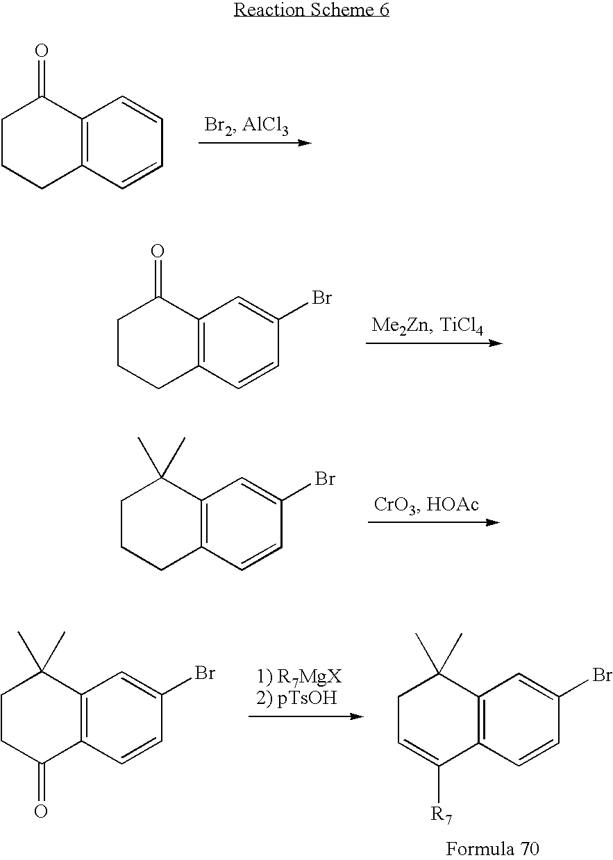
C12=C(C=CC=C1)CCCC2=O.C12=C(C=CC(Br)=C1)CCCC2=O.C12=C(C=CC(Br)=C1)CCCC2(C)C.C12=C(C=CC(Br)=C1)C(=O)CCC2(C)C.C12=C(C=CC(Br)=C1)C([R7])=CCC2(C)C
